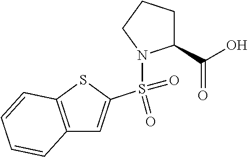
C12=C(SC(S(=O)(=O)N3C(C(O)=O)CCC3)=C1)C=CC=C2
